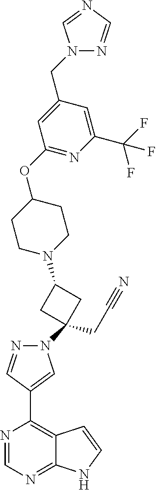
N1=CN=C2C(=C1C1=CN(C3(CC#N)CC(N4CCC(OC5=NC(C(F)(F)F)=CC(CN6N=CN=C6)=C5)CC4)C3)N=C1)C=CN2
